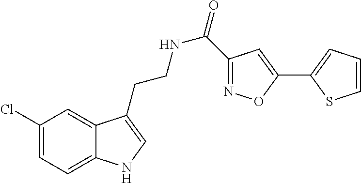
C12=CC=C(Cl)C=C1C(CCNC(=O)C1=NOC(C3=CC=CS3)=C1)=CN2
